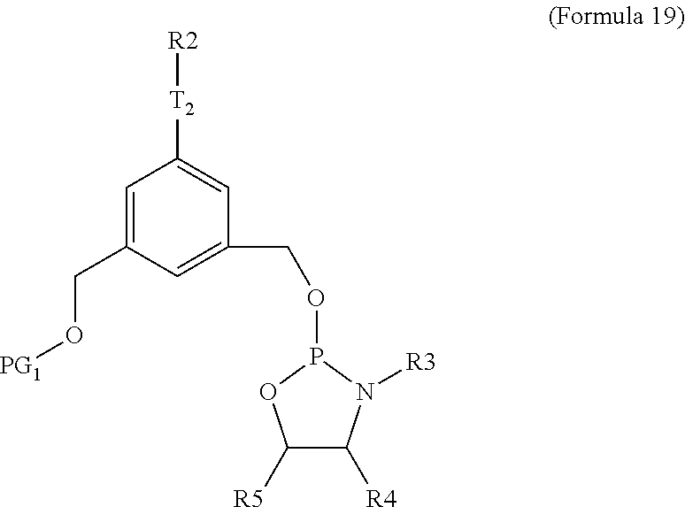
O(P1N([R3])C([R4])C([R5])O1)CC1=CC(CO[PG1])=CC([T2][R2])=C1
